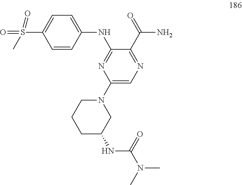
C1=CC(NC2=NC(N3CCCC(NC(N(C)C)=O)C3)=CN=C2C(N)=O)=CC=C1S(C)(=O)=O
